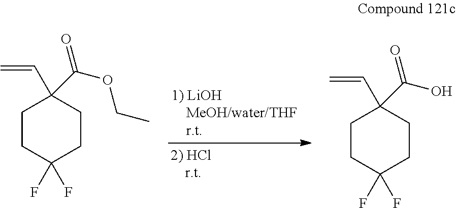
C1CC(F)(F)CCC1(C=C)C(OCC)=O.C1CC(F)(F)CCC1(C=C)C(O)=O
